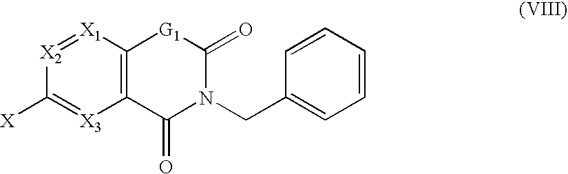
C12=C([X1]=[X2]C([X])=[X3]1)[G1]C(=O)N(CC1=CC=CC=C1)C2=O
